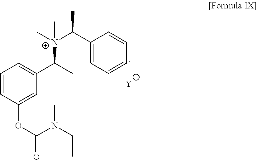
C1=CC(OC(N(C)CC)=O)=CC(C(C)[N+](C)(C(C2=CC=CC=C2)C)C)=C1.[Y]
